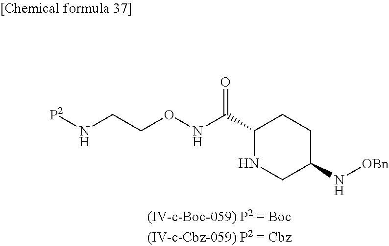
O=C(C1NCC(N[OBn])CC1)NOCCN[P2]
